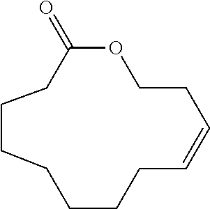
C1C(=O)OCCC=CCCCCCC1
